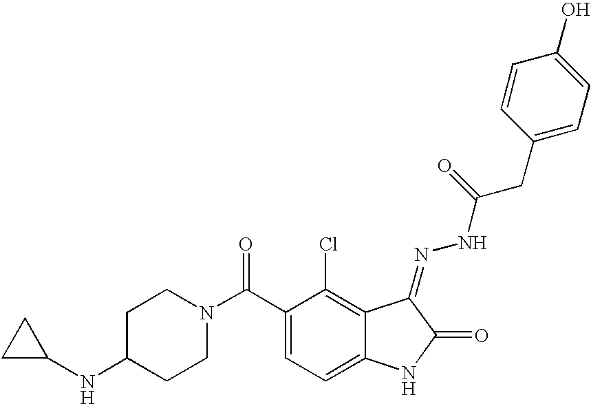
N1(C(C2=CC=C3C(=C2Cl)C(=NNC(CC2=CC=C(O)C=C2)=O)C(=O)N3)=O)CCC(NC2CC2)CC1
